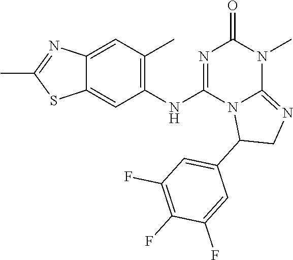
C12=CC(C)=C(NC3=NC(=O)N(C)C4=NCC(C5=CC(F)=C(F)C(F)=C5)N34)C=C1SC(C)=N2
